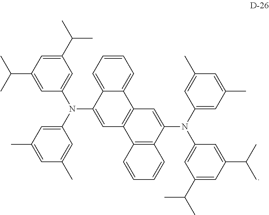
C1(N(C2=CC(C(C)C)=CC(C(C)C)=C2)C2=CC3=C(C4=CC=CC=C24)C=C(N(C2=CC(C)=CC(C)=C2)C2=CC(C(C)C)=CC(C(C)C)=C2)C2=C3C=CC=C2)=CC(C)=CC(C)=C1
